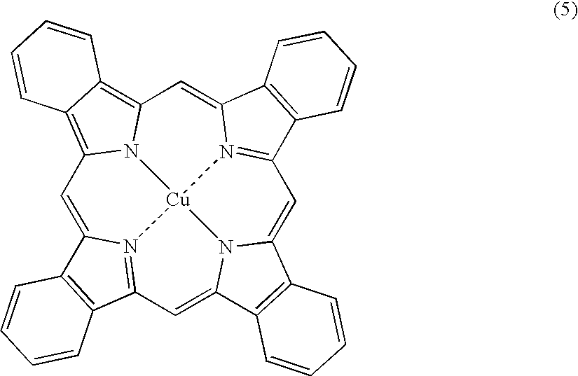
C1=C2N3=C(C=C4N5C(=CC6=N7C(=CC8=C9C(=C1N8[Cu]753)C=CC=C9)C1=C6C=CC=C1)C1=C4C=CC=C1)C1=C2C=CC=C1
